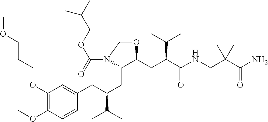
C1(OCCCOC)=C(OC)C=CC(CC(CC2C(CC(C(NCC(C(N)=O)(C)C)=O)C(C)C)OCN2C(=O)OCC(C)C)C(C)C)=C1
